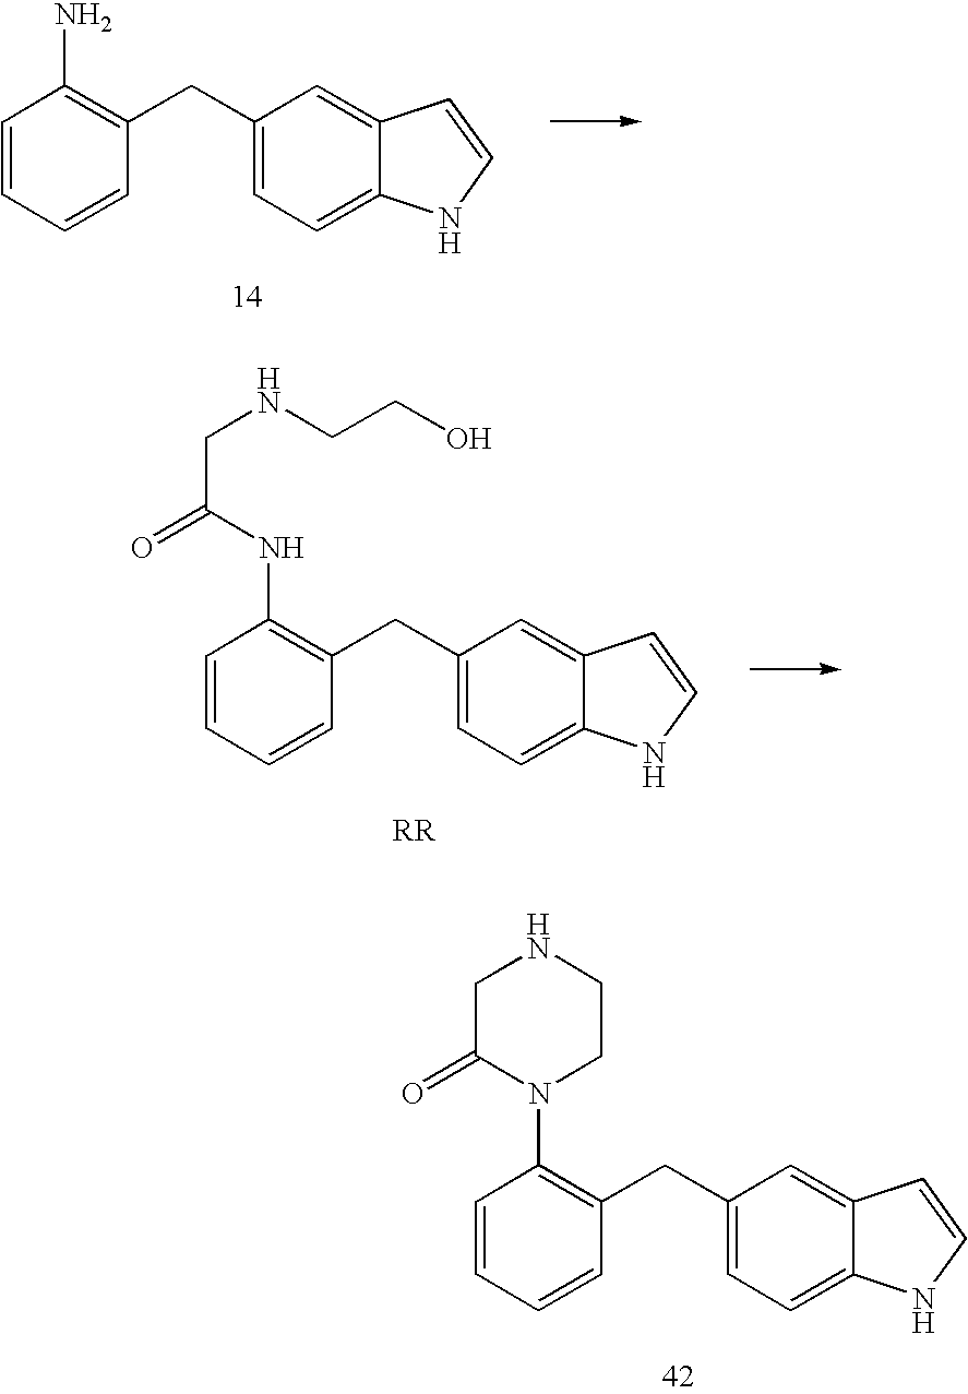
C1=CC=CC(CC2=CC=C3C(=C2)C=CN3)=C1N1C(=O)CNCC1.C1=CC=CC(CC2=CC=C3C(=C2)C=CN3)=C1N.C1=CC=CC(CC2=CC=C3C(=C2)C=CN3)=C1NC(CNCCO)=O
